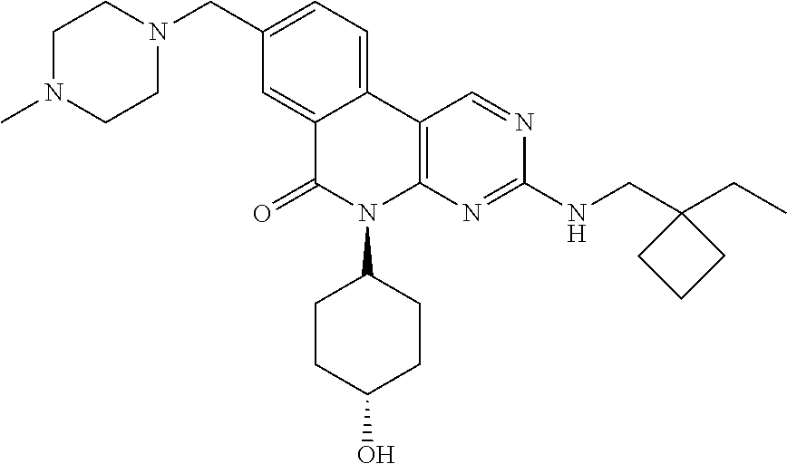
C12=CC(CN3CCN(C)CC3)=CC=C1C1=C(N(C3CCC(O)CC3)C2=O)N=C(NCC2(CC)CCC2)N=C1
